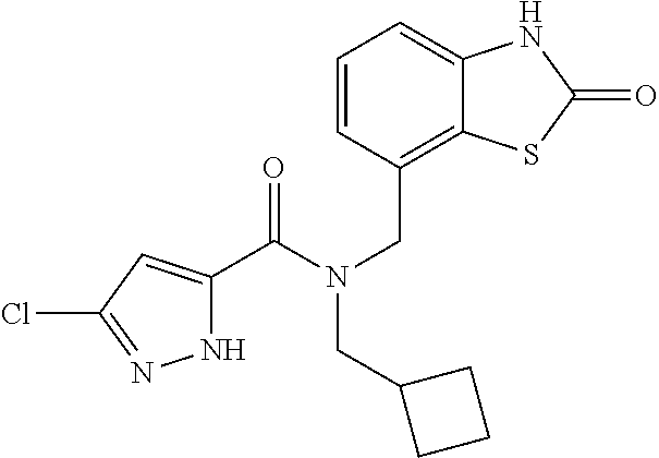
N1C(C(N(CC2=C3C(=CC=C2)NC(=O)S3)CC2CCC2)=O)=CC(Cl)=N1
